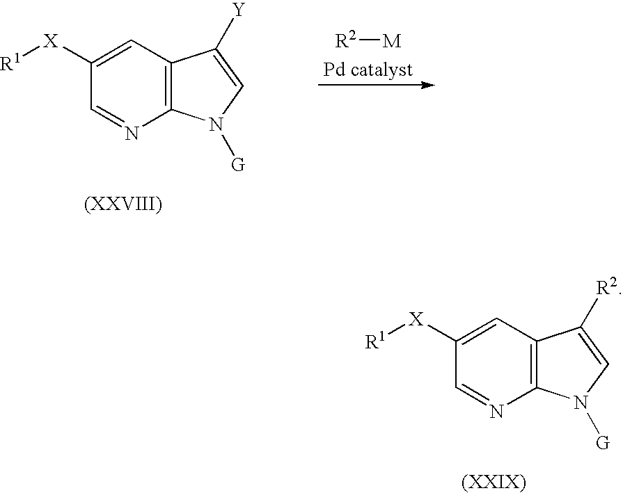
C1([X][R1])=CC2=C(N=C1)N([G])C=C2[Y].[R2][M].C1([X][R1])=CC2=C(N=C1)N([G])C=C2[R2]
